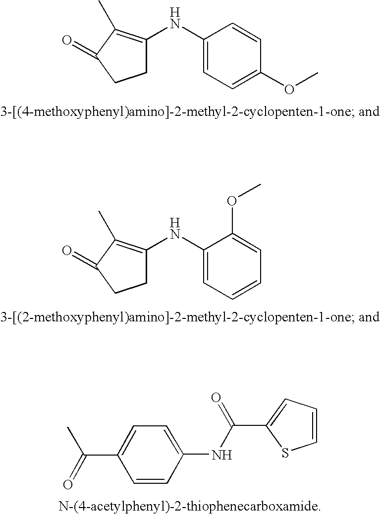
C1(NC2=C(C)C(=O)CC2)=CC=C(OC)C=C1.C1(NC2=C(C)C(=O)CC2)=CC=CC=C1OC.C1(NC(=O)C2=CC=CS2)=CC=C(C(C)=O)C=C1
